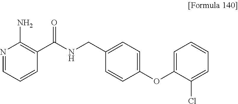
N1=CC=CC(C(NCC2=CC=C(OC3=CC=CC=C3Cl)C=C2)=O)=C1N
